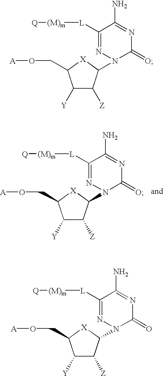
C1([Y])C([Z])C(N2N=C([L][(M)m][Q])C(N)=NC2=O)[X]C1CO[A].C1([Y])C([Z])C(N2N=C([L][(M)m][Q])C(N)=NC2=O)[X]C1CO[A].C1([Y])C([Z])C(N2N=C([L][(M)m][Q])C(N)=NC2=O)[X]C1CO[A]
